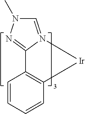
C12=C(C=CC=C1)C1=NN(C)C=N1[Ir]2
